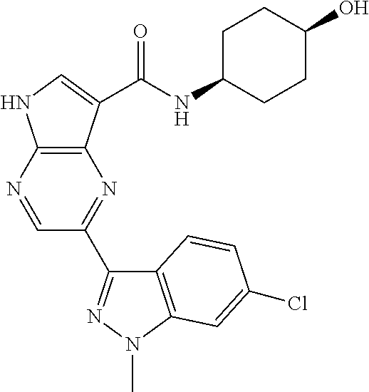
C1=NC2=C(N=C1C1=NN(C)C3=C1C=CC(Cl)=C3)C(C(NC1CCC(O)CC1)=O)=CN2
